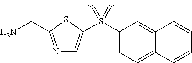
N1=C(CN)SC(S(C2=CC=C3C(=C2)C=CC=C3)(=O)=O)=C1
